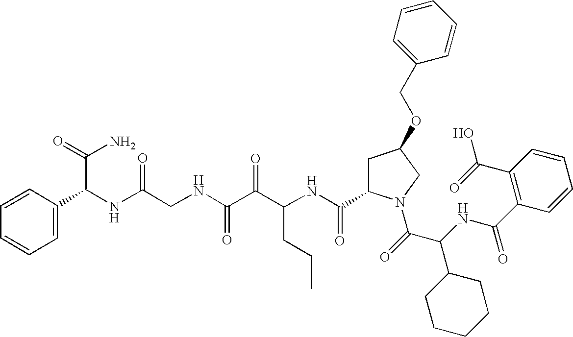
C(NC(C(=O)N1CC(OCC2=CC=CC=C2)CC1C(NC(C(C(NCC(NC(C(N)=O)C1=CC=CC=C1)=O)=O)=O)CCC)=O)C1CCCCC1)(=O)C1=C(C(=O)O)C=CC=C1
